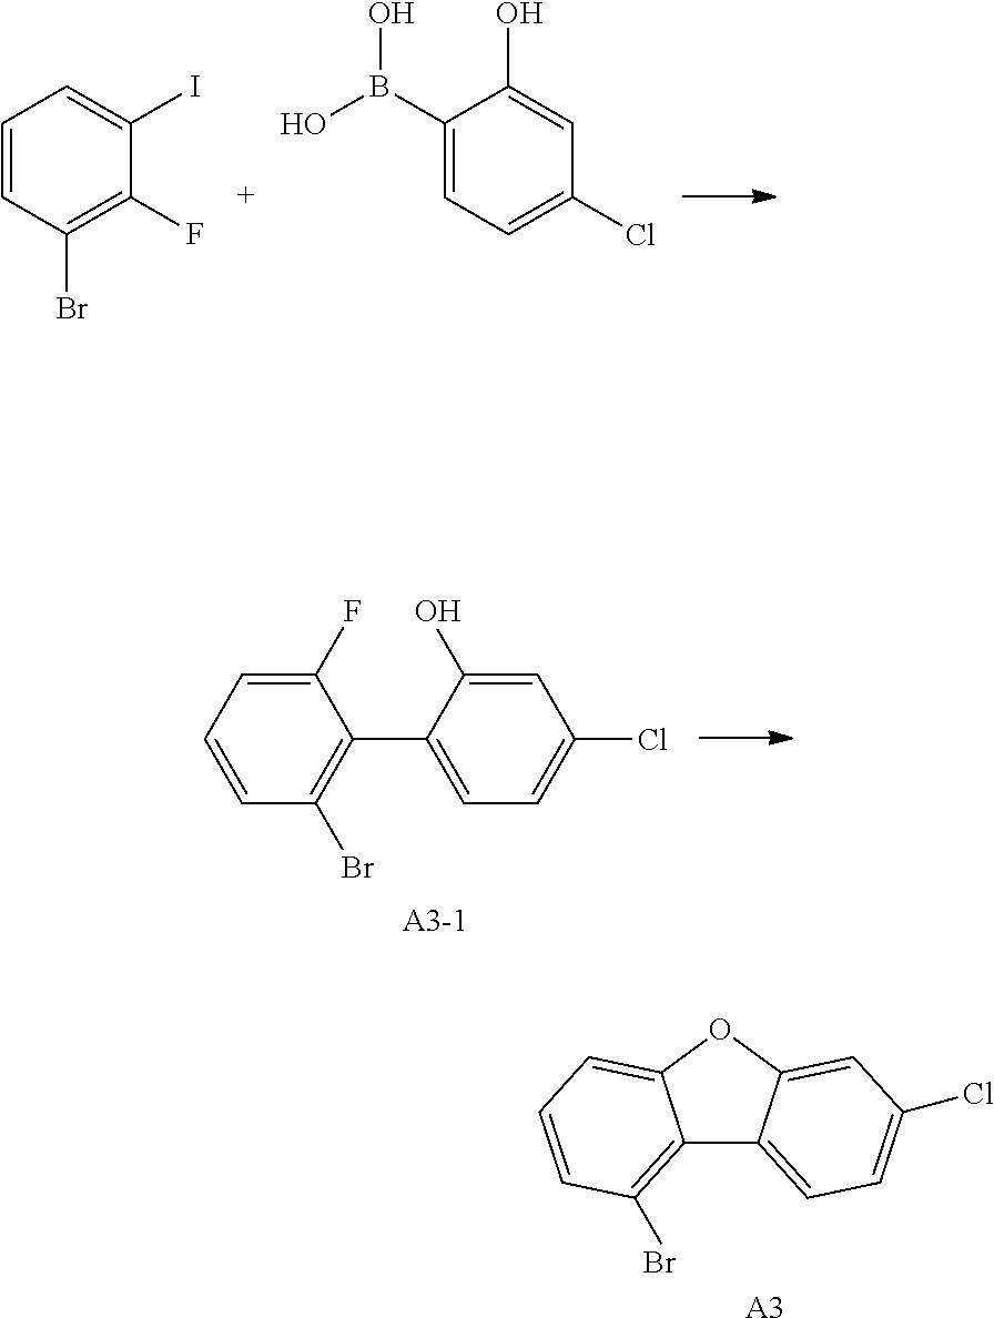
C1=CC(Br)=C(F)C(I)=C1.C1(B(O)O)=CC=C(Cl)C=C1O.C1(F)=CC=CC(Br)=C1C1=CC=C(Cl)C=C1O.C12=C(Br)C=CC=C1OC1=CC(Cl)=CC=C21.[A3]
